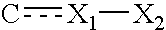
c[X1][X2]
